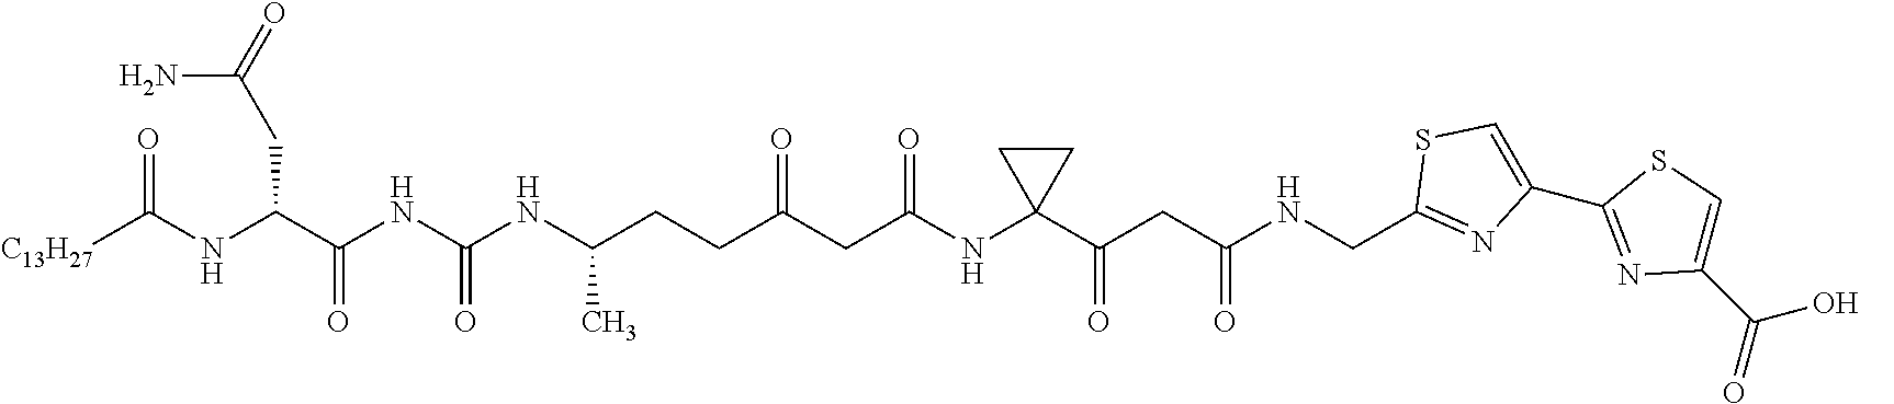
[C13H27]C(NC(C(NC(NC(CCC(CC(NC1(C(CC(NCC2=NC(C3=NC(C(=O)O)=CS3)=CS2)=O)=O)CC1)=O)=O)C)=O)=O)CC(=O)N)=O
